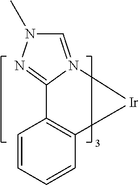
C1=N2C(=NN1C)C1=C(C=CC=C1)[Ir]2
